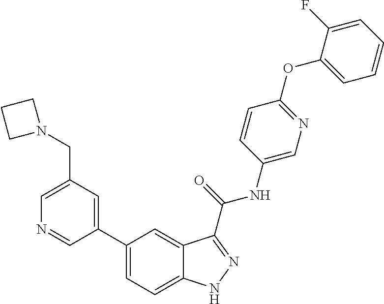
C1(CN2CCC2)=CN=CC(C2=CC=C3C(=C2)C(C(NC2=CN=C(OC4=CC=CC=C4F)C=C2)=O)=NN3)=C1
